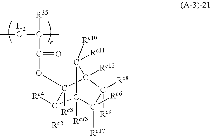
CCC(C)([R35])C(OC1([Rc3])C([Rc5])([Rc4])C2([Rc13])C([Rc17])([Rc6])C([Rc8])([Rc9])C1([Rc12])C2([Rc10])[Rc11])=O
